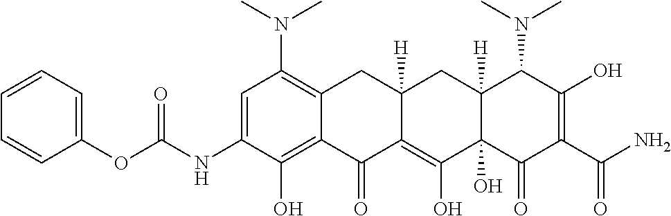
CN(C1=C2C(=C(O)C(NC(OC3=CC=CC=C3)=O)=C1)C(=O)C1=C(O)C3(O)C([H])(CC1([H])C2)C(N(C)C)C(O)=C(C(N)=O)C3=O)C
